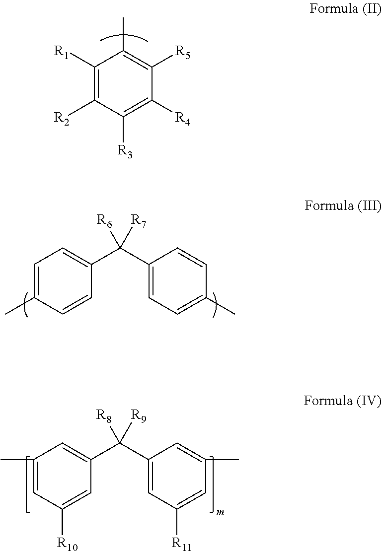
C1(C)=CC([R10])=CC(C(C2=CC([R11])=CC(C)=C2)([R8])[R9])=C1.C1([R1])=C([R2])C([R3])=C([R4])C([R5])=C1C.C1=C(C)C=CC(C(C2=CC=C(C)C=C2)([R6])[R7])=C1
